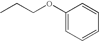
CCCOC1=CC=CC=C1
